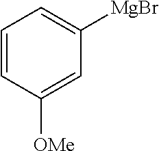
C1=CC([OMe])=CC([MgBr])=C1
